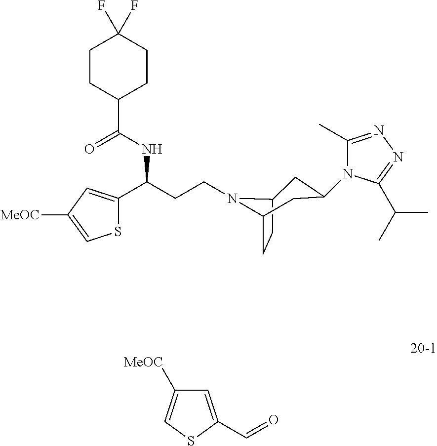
C1=C(C=O)SC=C1[MeOC].C(CCN1C2CC(N3C(C)=NN=C3C(C)C)CC1CC2)(C1=CC([MeOC])=CS1)NC(=O)C1CCC(F)(F)CC1
